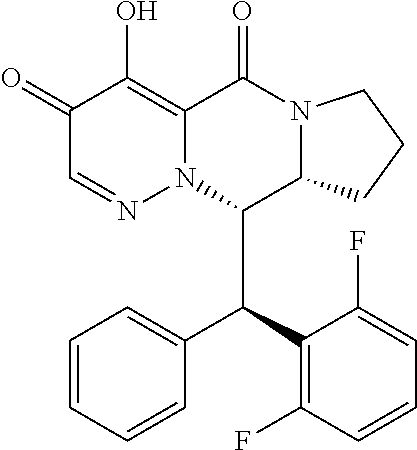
C1(=O)C=NN2C(=C1O)C(=O)N1C(C2C(C2=C(F)C=CC=C2F)C2=CC=CC=C2)CCC1
